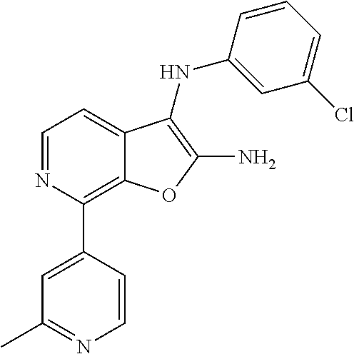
C1(Cl)=CC=CC(NC2=C(N)OC3=C(C4=CC(C)=NC=C4)N=CC=C32)=C1
